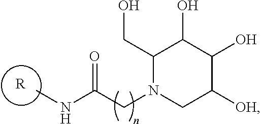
[R].O=C(NC)CN1CC([OH])C(O)C(O)C1CO
